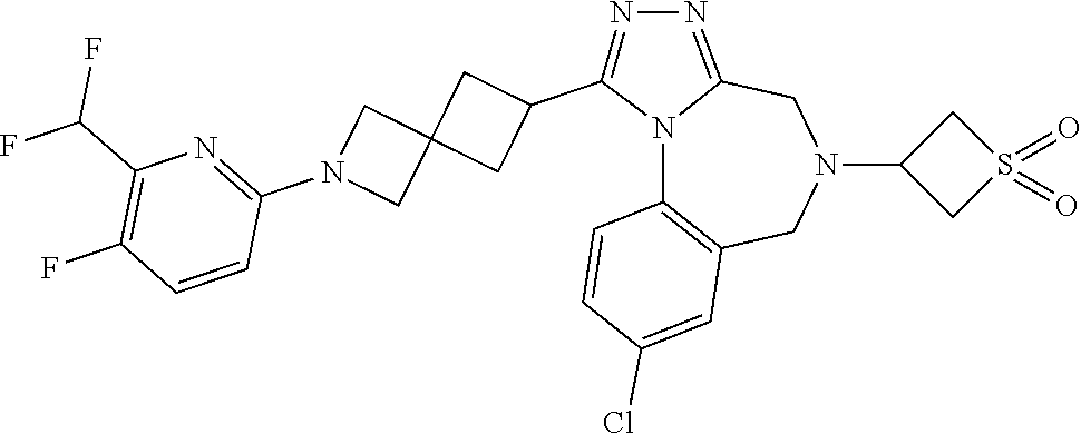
N12C3=C(CN(C4CS(=O)(=O)C4)CC1=NN=C2C1CC2(C1)CN(C1=NC(C(F)F)=C(F)C=C1)C2)C=C(Cl)C=C3
